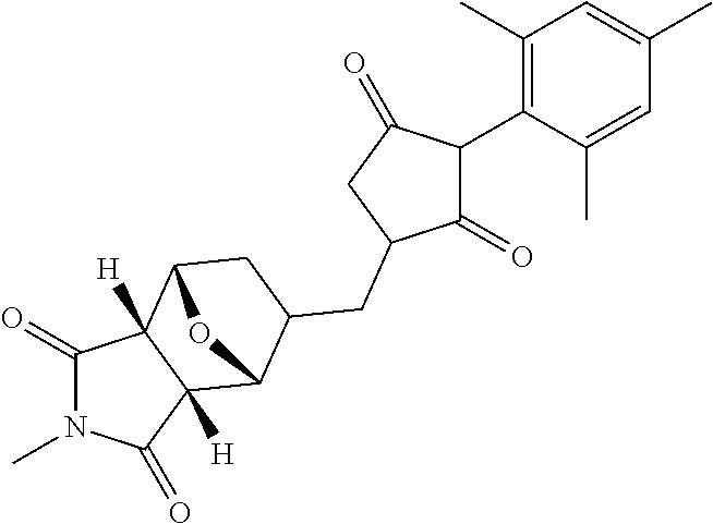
C1(=O)C(C2=C(C)C=C(C)C=C2C)C(=O)CC1CC1CC2C3([H])C(=O)N(C)C(=O)C3([H])C1O2
